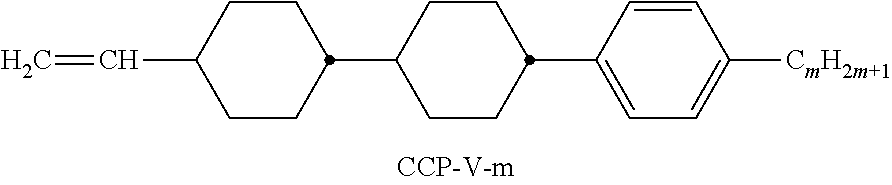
C(C1CCC(C2CCC(C3=CC=C([CmH2m+1])C=C3)CC2)CC1)=C
